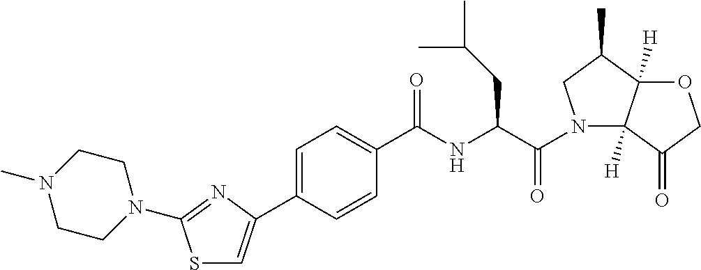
CN1CCN(C2=NC(C3=CC=C(C(NC(C(=O)N4C5([H])C([H])(C(C)C4)OCC5=O)CC(C)C)=O)C=C3)=CS2)CC1
